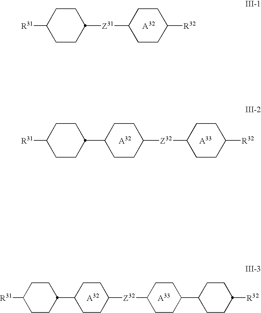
[R31]C1CCC([Z31]C2CCC([R32])CC2)CC1.[A32].[A32].[A33].[R31]C1CCC(C2CCC([Z32]C3CCC([R32])CC3)CC2)CC1.[A32].[A33].[R31]C1CCC(C2CCC([Z32]C3CCC(C4CCC([R32])CC4)CC3)CC2)CC1
